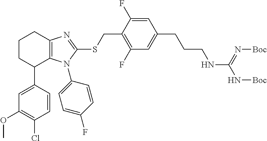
C1(C2=CC(OC)=C(Cl)C=C2)C2=C(N=C(SCC3=C(F)C=C(CCCNC(N[Boc])=N[Boc])C=C3F)N2C2=CC=C(F)C=C2)CCC1
